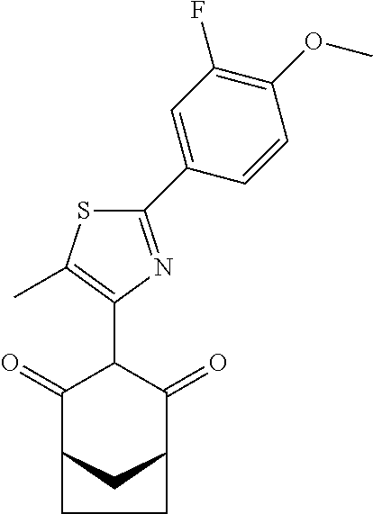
C1(=O)C2CC(C(=O)C1C1=C(C)SC(C3=CC(F)=C(OC)C=C3)=N1)CC2
